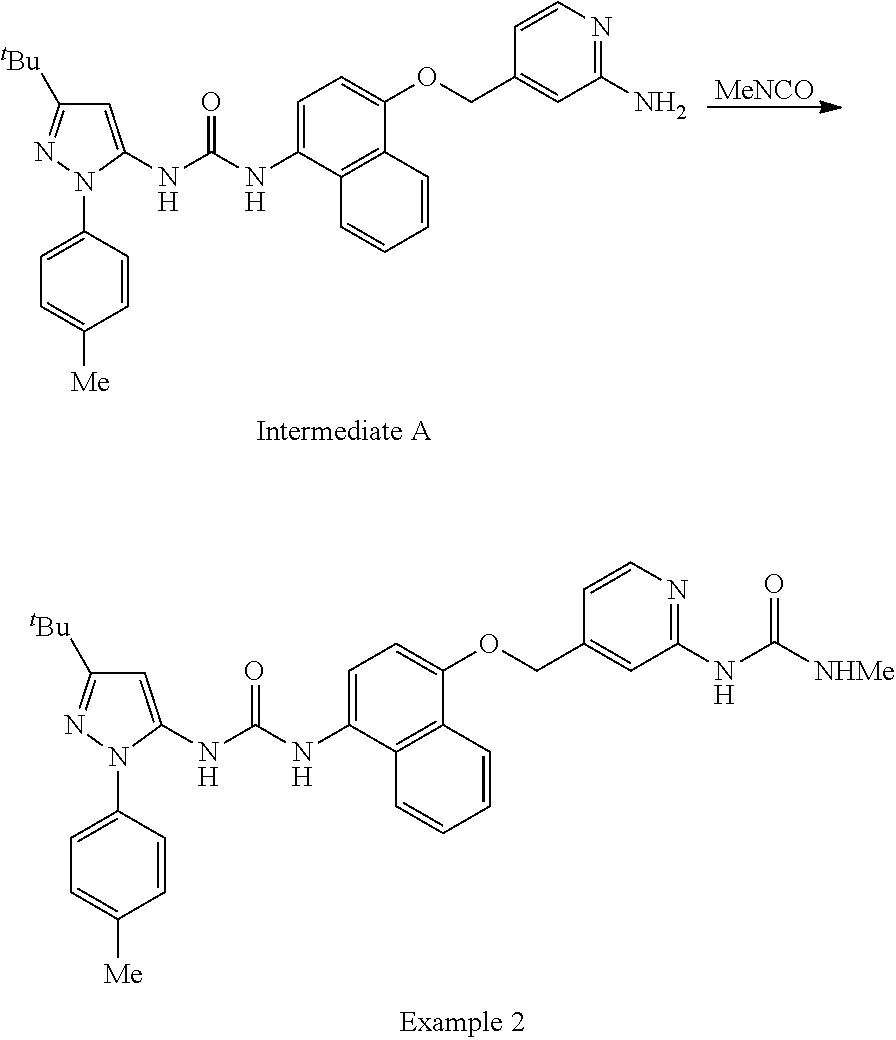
C1=C(NC(NC2=CC=C(OCC3=CC(NC([NHMe])=O)=NC=C3)C3=C2C=CC=C3)=O)N(C2=CC=C([Me])C=C2)N=C1[tBu].C1=C(NC(NC2=CC=C(OCC3=CC(N)=NC=C3)C3=C2C=CC=C3)=O)N(C2=CC=C([Me])C=C2)N=C1[tBu].[MeNCO]
